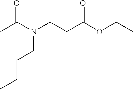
CC(N(CCC(OCC)=O)CCCC)=O
